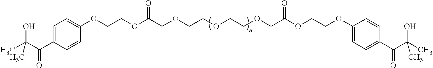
CC(O)(C(C1=CC=C(OCCOC(COCCOCCOCC(OCCOC2=CC=C(C(C(C)(O)C)=O)C=C2)=O)=O)C=C1)=O)C
